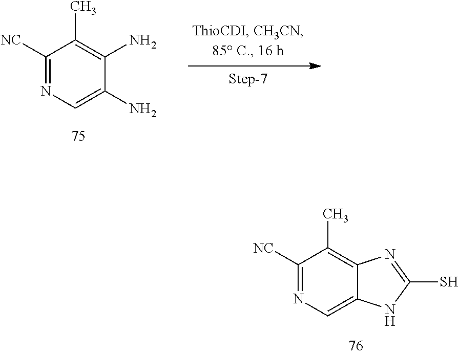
C1([NC])=NC=C(N)C(N)=C1C.C1([NC])=NC=C2C(=C1C)N=C(S)N2
